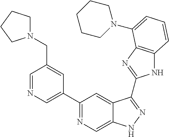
C1=NC=C(C2=NC=C3C(=C2)C(C2=NC4=C(N2)C=CC=C4N2CCCCC2)=NN3)C=C1CN1CCCC1
